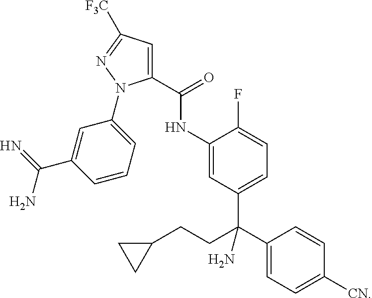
C1(C(NC2=CC(C(C3=CC=C([CN])C=C3)(CCC3CC3)N)=CC=C2F)=O)=CC([F3C])=NN1C1=CC=CC(C(=N)N)=C1
